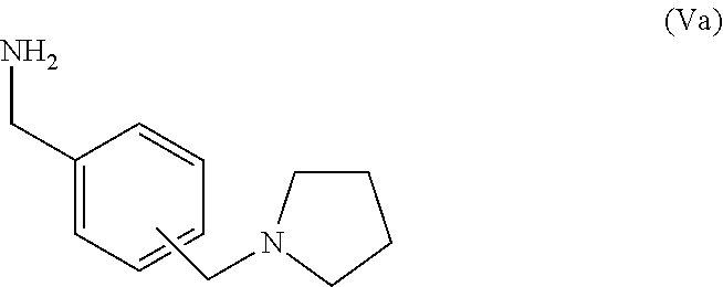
C1=C(CN)C=CC=C1.CCN1CCCC1
